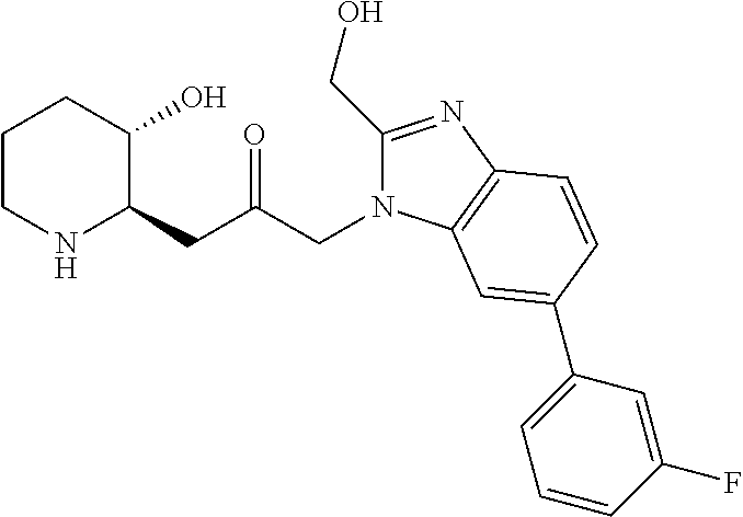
C1CNC(CC(=O)CN2C(CO)=NC3=C2C=C(C2=CC=CC(F)=C2)C=C3)C(O)C1
